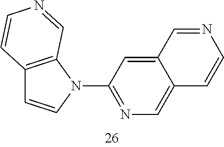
C12=C(N(C3=NC=C4C(=C3)C=NC=C4)C=C1)C=NC=C2
